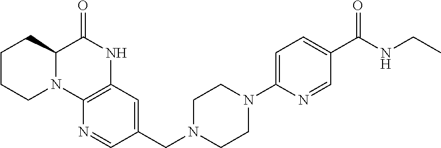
C1(CN2CCN(C3=CC=C(C(NCC)=O)C=N3)CC2)=CC2=C(N=C1)N1C(C(=O)N2)CCCC1
